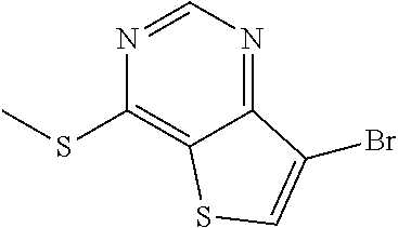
N1=CN=C2C(=C1SC)SC=C2Br
